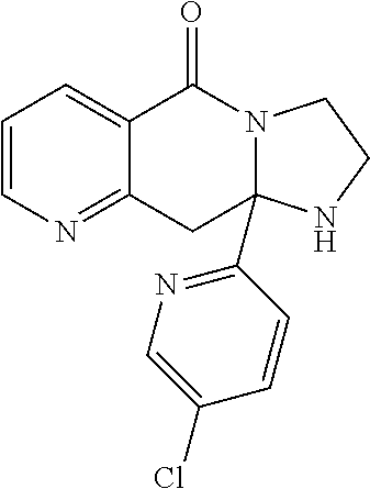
C1=CN=C2C(=C1)C(=O)N1C(C3=NC=C(Cl)C=C3)(C2)NCC1
